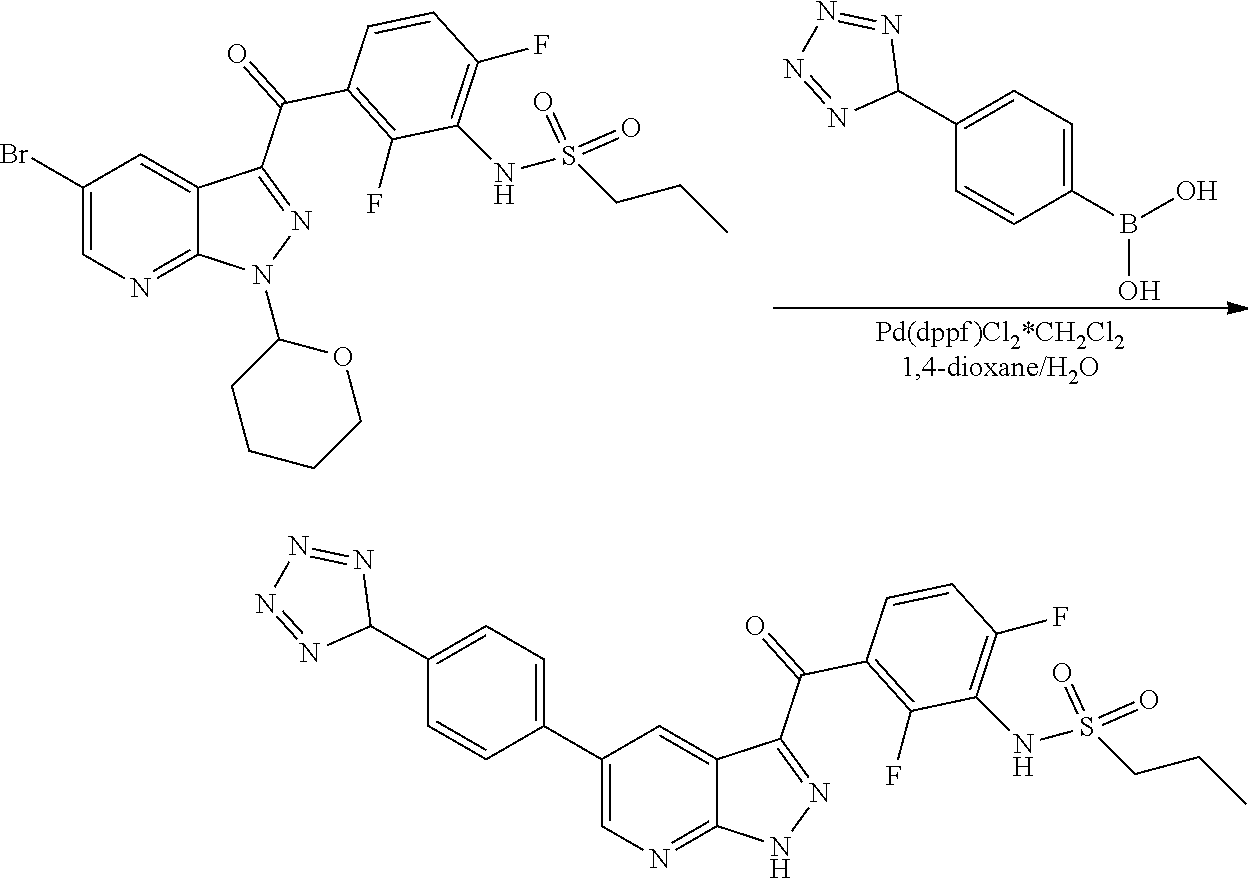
N1=C(C(C2=C(F)C(NS(CCC)(=O)=O)=C(F)C=C2)=O)C2=CC(Br)=CN=C2N1C1CCCCO1.C1(B(O)O)=CC=C(C2N=NN=N2)C=C1.N1=C(C(C2=C(F)C(NS(CCC)(=O)=O)=C(F)C=C2)=O)C2=CC(C3=CC=C(C4N=NN=N4)C=C3)=CN=C2N1
